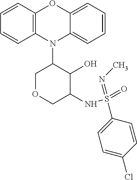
N1(C2COCC(NS(=O)(=NC)C3=CC=C(Cl)C=C3)C2O)C2=C(C=CC=C2)OC2=CC=CC=C12
